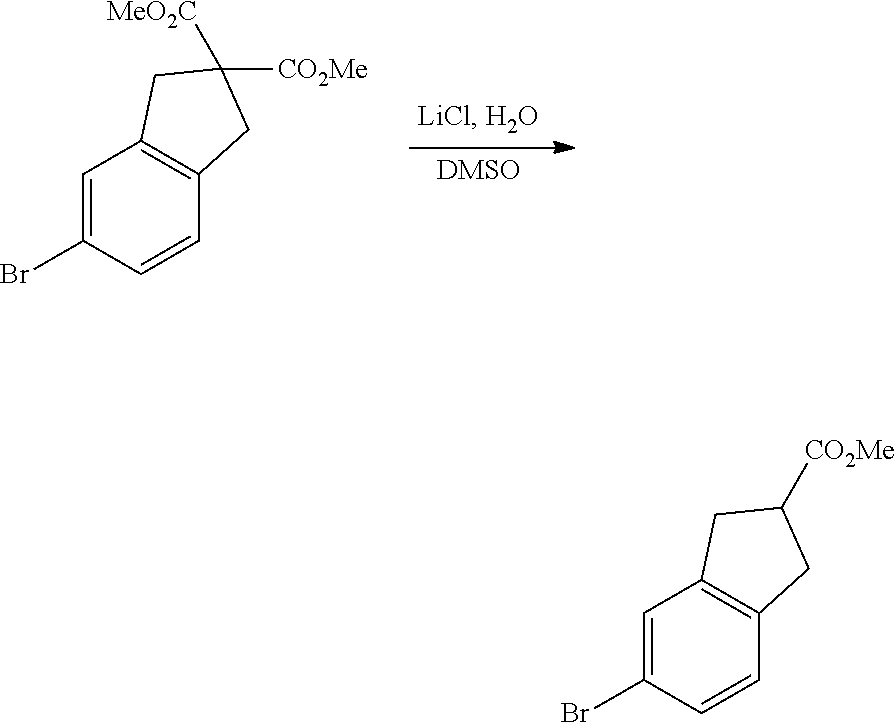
C1=C(Br)C=CC2=C1CC([CO2Me])([MeO2C])C2.C1=C(Br)C=CC2=C1CC([CO2Me])C2
